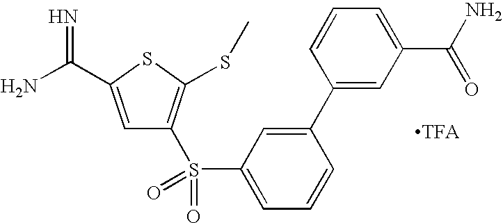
C1=C(C(N)=N)SC(SC)=C1S(C1=CC=CC(C2=CC(C(=O)N)=CC=C2)=C1)(=O)=O
